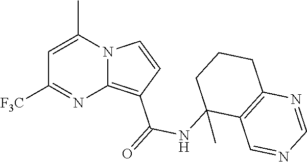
C1=C(C)N2C(=C(C(=O)NC3(C)C4=C(CCC3)N=CN=C4)C=C2)N=C1[F3C]
